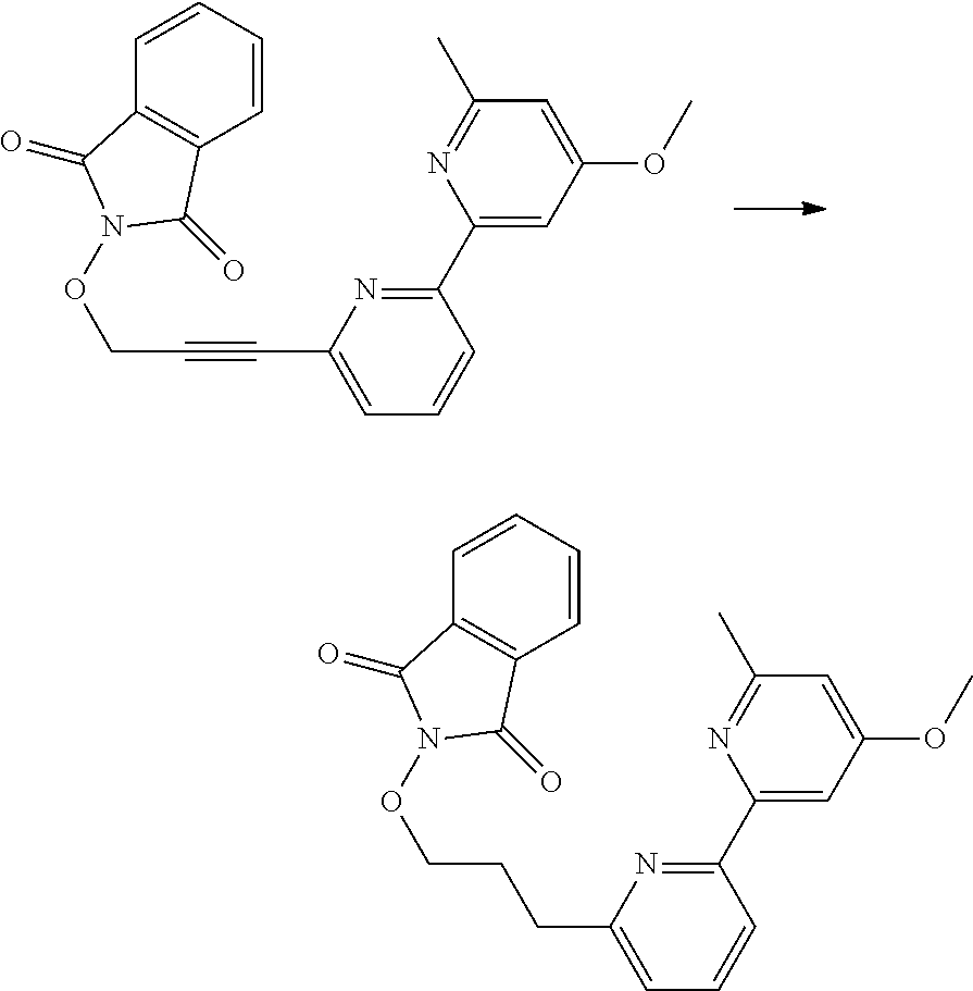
C1(C2=NC(C#CCON3C(=O)C4=C(C=CC=C4)C3=O)=CC=C2)=CC(OC)=CC(C)=N1.C1(C2=NC(CCCON3C(=O)C4=C(C=CC=C4)C3=O)=CC=C2)=CC(OC)=CC(C)=N1
